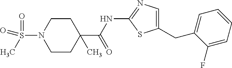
C1(C(NC2=NC=C(CC3=CC=CC=C3F)S2)=O)(C)CCN(S(=O)(C)=O)CC1
